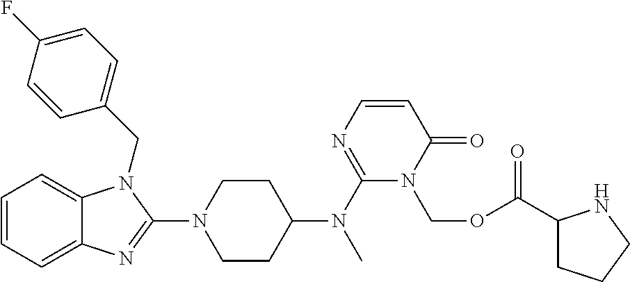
C1=CC=C2C(=C1)N(CC1=CC=C(F)C=C1)C(N1CCC(N(C3=NC=CC(=O)N3COC(C3CCCN3)=O)C)CC1)=N2
